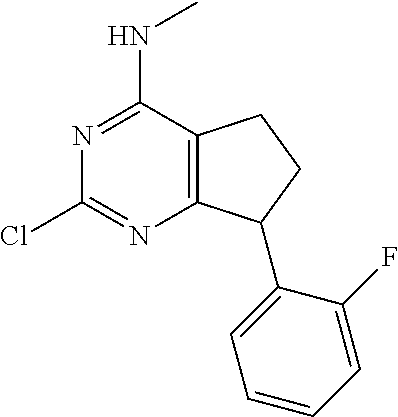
C12=C(C(NC)=NC(Cl)=N1)CCC2C1=CC=CC=C1F
